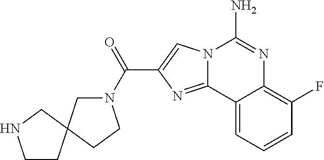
N12C(=NC(C(N3CC4(CC3)CNCC4)=O)=C1)C1=CC=CC(F)=C1N=C2N
